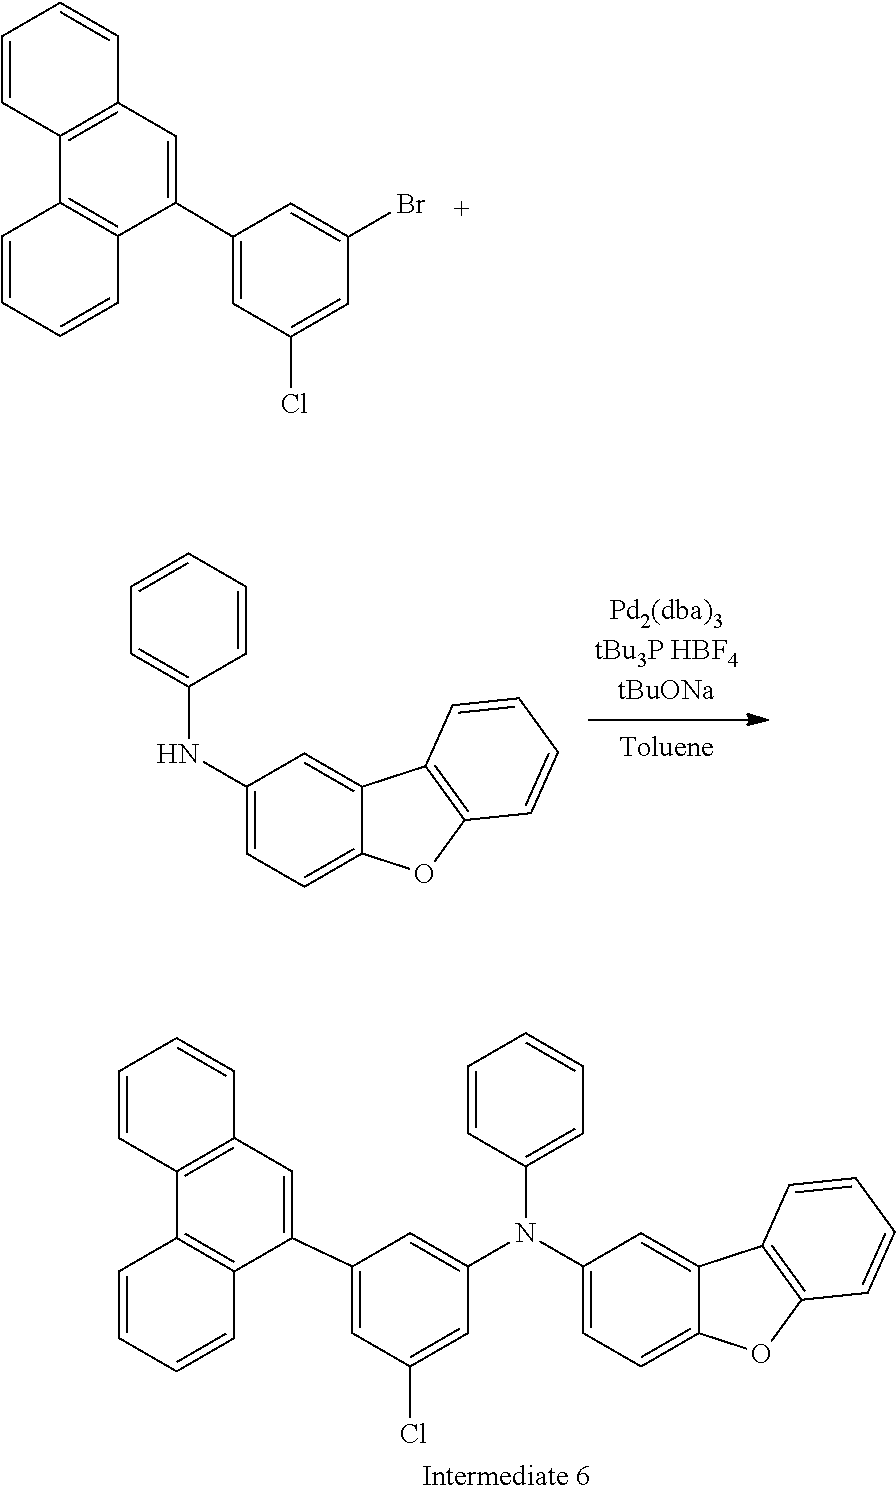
C12=C(C(C3=CC(Cl)=CC(Br)=C3)=CC3=C1C=CC=C3)C=CC=C2.C1=C(NC2=CC=C3OC4=C(C=CC=C4)C3=C2)C=CC=C1.C1=CC(N(C2=CC(C3=CC4=C(C5=C3C=CC=C5)C=CC=C4)=CC(Cl)=C2)C2=CC=C3C(=C2)C2=C(C=CC=C2)O3)=CC=C1
